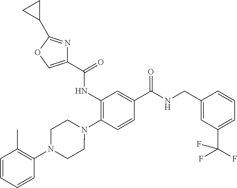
C1(NC(=O)C2=COC(C3CC3)=N2)=C(N2CCN(C3=C(C)C=CC=C3)CC2)C=CC(C(NCC2=CC(C(F)(F)F)=CC=C2)=O)=C1
